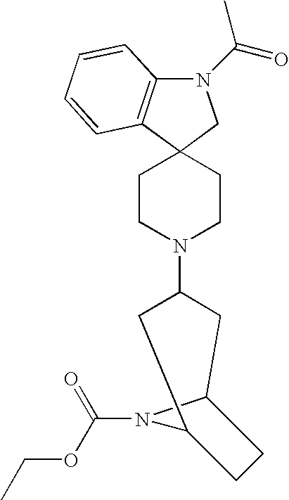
N1(C(C)=O)C2=C(C3(C1)CCN(C1CC4N(C(OCC)=O)C(C1)CC4)CC3)C=CC=C2
